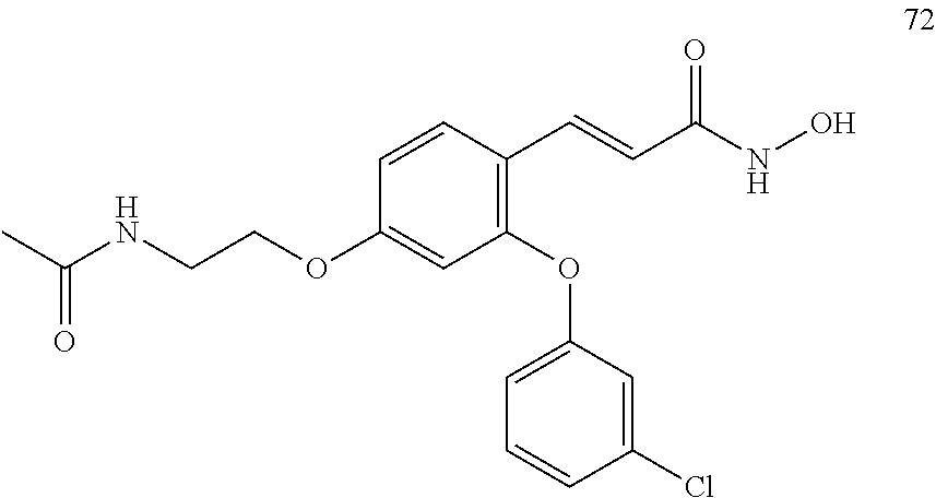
C1=CC(C=CC(NO)=O)=C(OC2=CC=CC(Cl)=C2)C=C1OCCNC(C)=O
